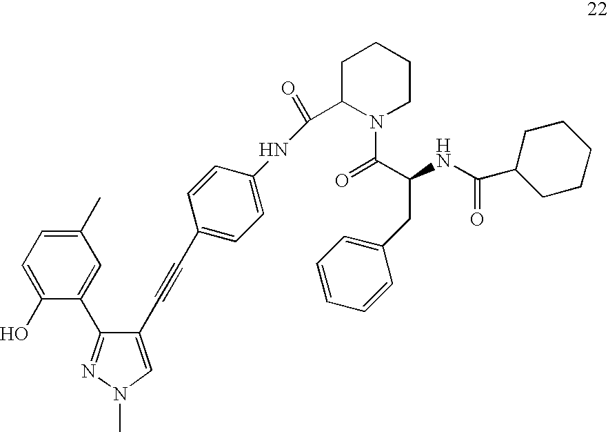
C1(C)=CC=C(O)C(C2=NN(C)C=C2C#CC2=CC=C(NC(C3N(C(C(NC(=O)C4CCCCC4)CC4=CC=CC=C4)=O)CCCC3)=O)C=C2)=C1
